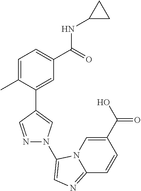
C1=C(C)C(C2=CN(C3=CN=C4N3C=C(C(=O)O)C=C4)N=C2)=CC(C(=O)NC2CC2)=C1
